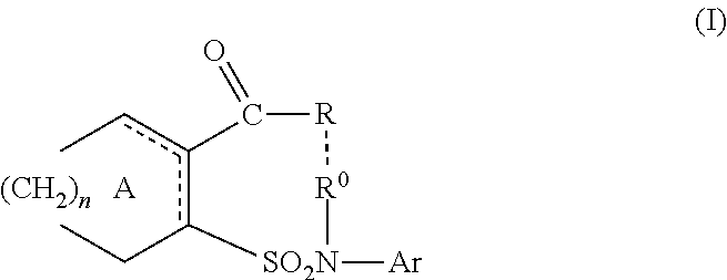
[A].[(CH2)n].c1(CC)c(cC)C(=O)[R][R0][SO2N]1[Ar]
